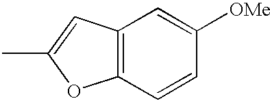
C12=C(C=C(C)O1)C=C([OMe])C=C2
